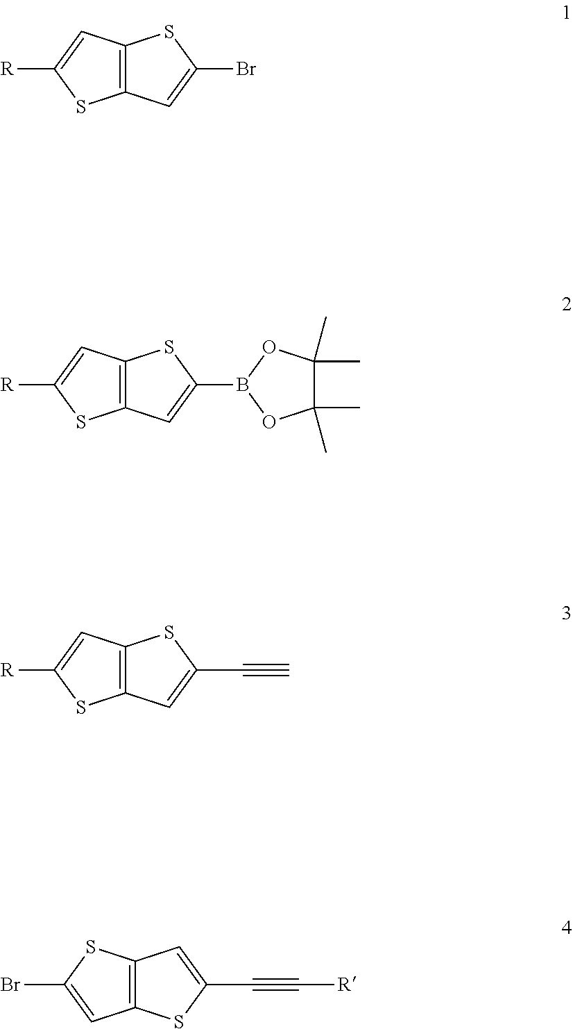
C12=C(C=C([R])S1)SC(Br)=C2.C12=C(C=C([R])S1)SC(B1OC(C)(C)C(C)(C)O1)=C2.C12=C(C=C([R])S1)SC(C#C)=C2.C12=C(SC(Br)=C1)C=C(C#C[R])S2
